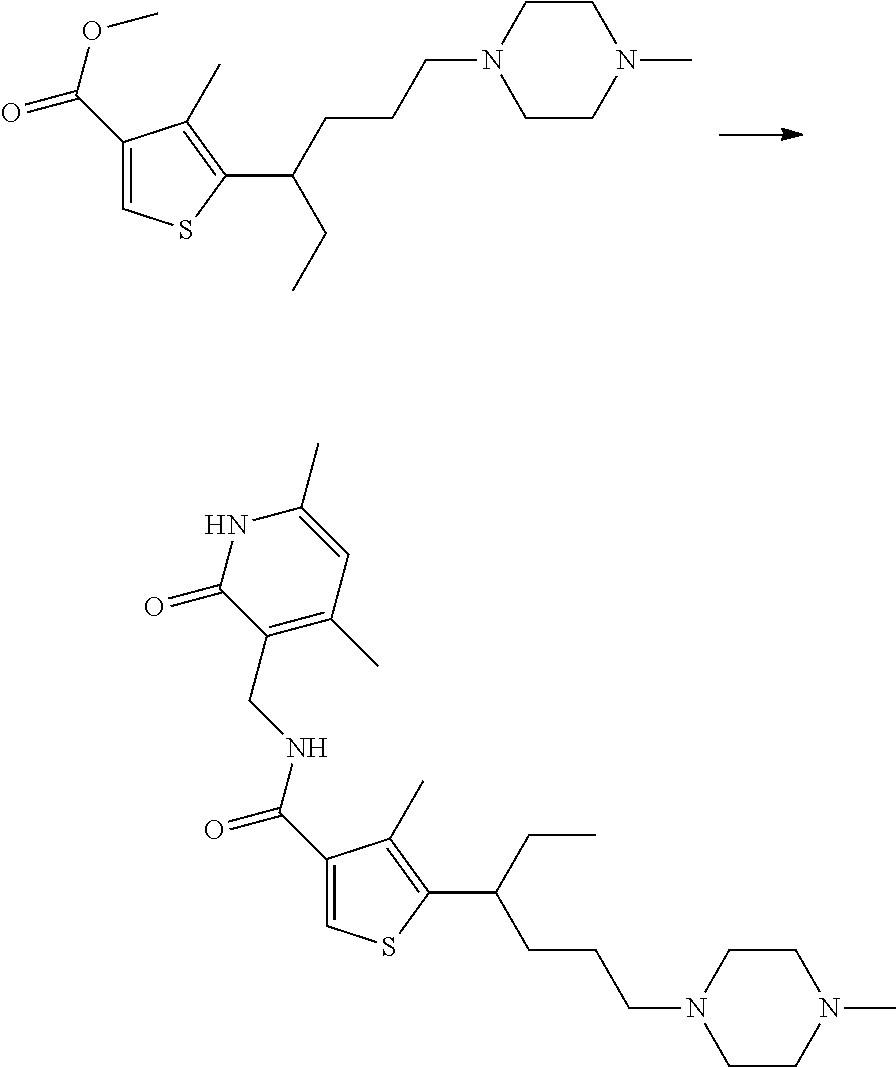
C1(C(=O)OC)=CSC(C(CC)CCCN2CCN(C)CC2)=C1C.C1(C(=O)NCC2=C(C)C=C(C)NC2=O)=CSC(C(CC)CCCN2CCN(C)CC2)=C1C
